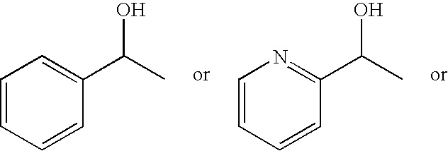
C1=CC=CC(C(C)O)=C1.C1=CC=CC(C(C)O)=N1
